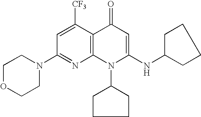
C1(N2CCOCC2)=NC2=C(C([CF3])=C1)C(=O)C=C(NC1CCCC1)N2C1CCCC1
